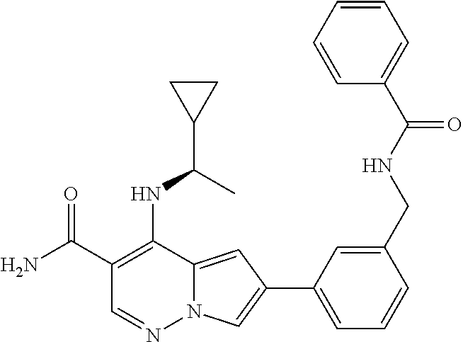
C1(C(N)=O)=C(NC(C2CC2)C)C2=CC(C3=CC=CC(CNC(=O)C4=CC=CC=C4)=C3)=CN2N=C1
